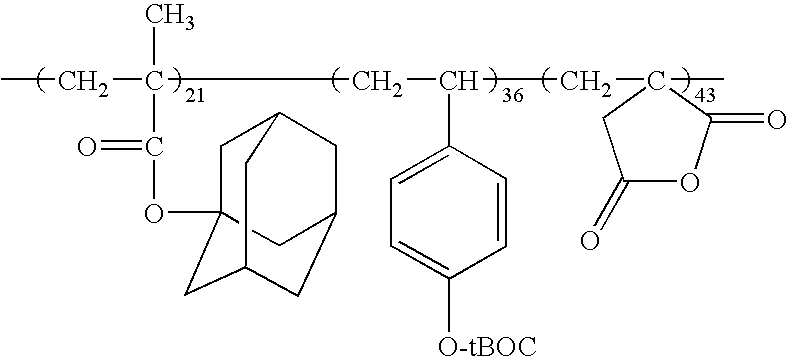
CCC(CC(C1=CC=C([O-tBOC])C=C1)CC1(C)C(=O)OC(=O)C1)(C)C(OC12CC3CC(CC(C1)C3)C2)=O
